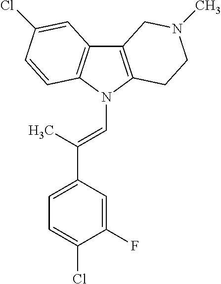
C12=C(N(C=C(C3=CC=C(Cl)C(F)=C3)C)C3=C1C=C(Cl)C=C3)CCN(C)C2
